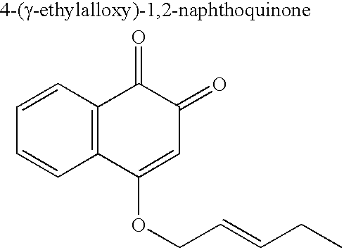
C1=CC2=C(C=C1)C(OCC=CCC)=CC(=O)C2=O
